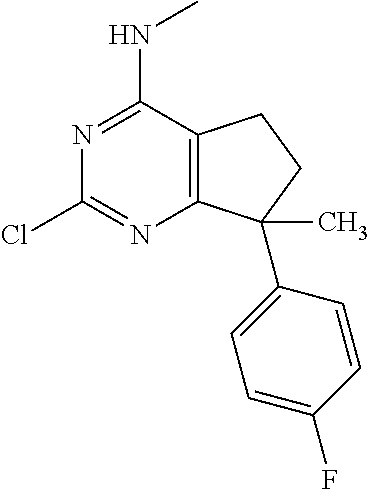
N1=C(NC)C2=C(N=C1Cl)C(C1=CC=C(F)C=C1)(C)CC2
